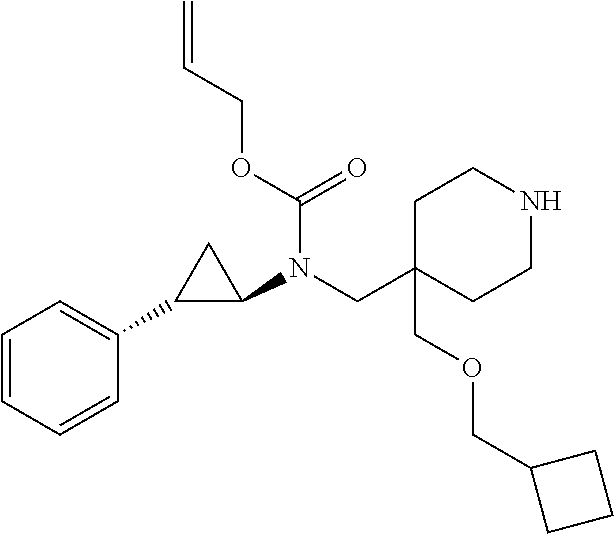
C1C(CN(C2CC2C2=CC=CC=C2)C(OCC=C)=O)(COCC2CCC2)CCNC1
